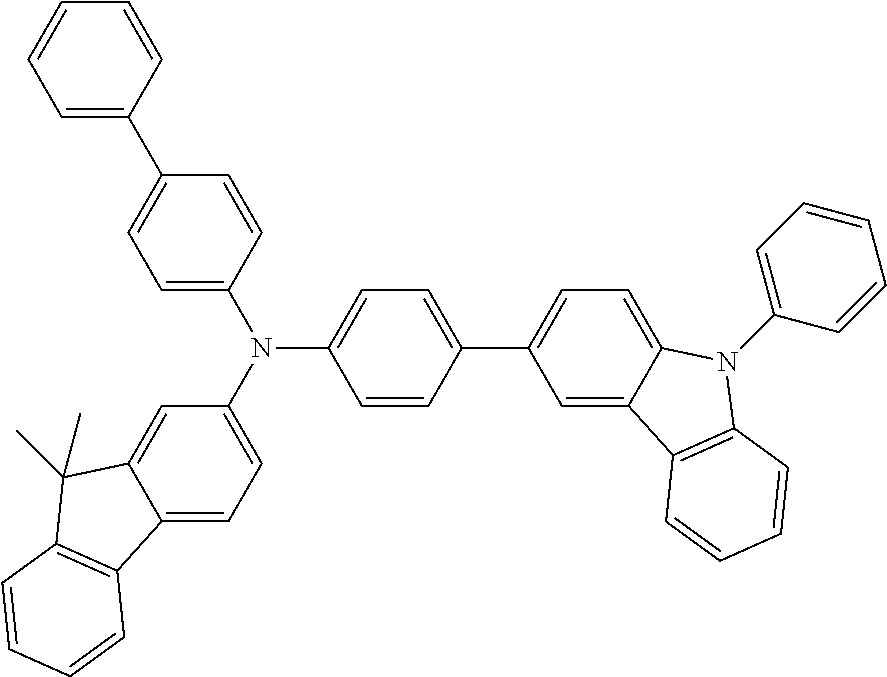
C1=CC(C2=CC=C3C(=C2)C2=C(N3C3=CC=CC=C3)C=CC=C2)=CC=C1N(C1=CC=C2C(=C1)C(C)(C)C1=C2C=CC=C1)C1=CC=C(C2=CC=CC=C2)C=C1
